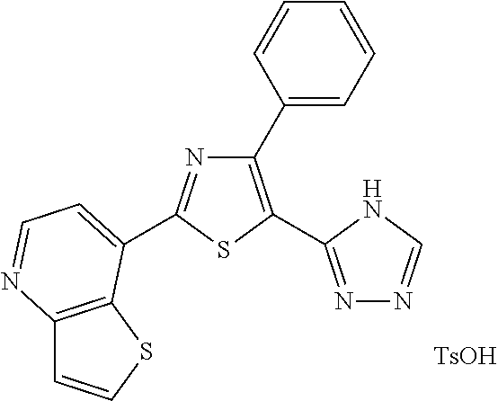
S1C(C2=NN=CN2)=C(C2=CC=CC=C2)N=C1C1=CC=NC2=C1SC=C2.[TsOH]
